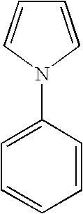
C1=CN(C2=CC=CC=C2)C=C1
